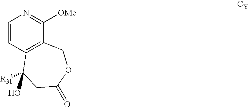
C1=CC2=C(C([OMe])=N1)COC(=O)CC2([R31])O.[CY]
